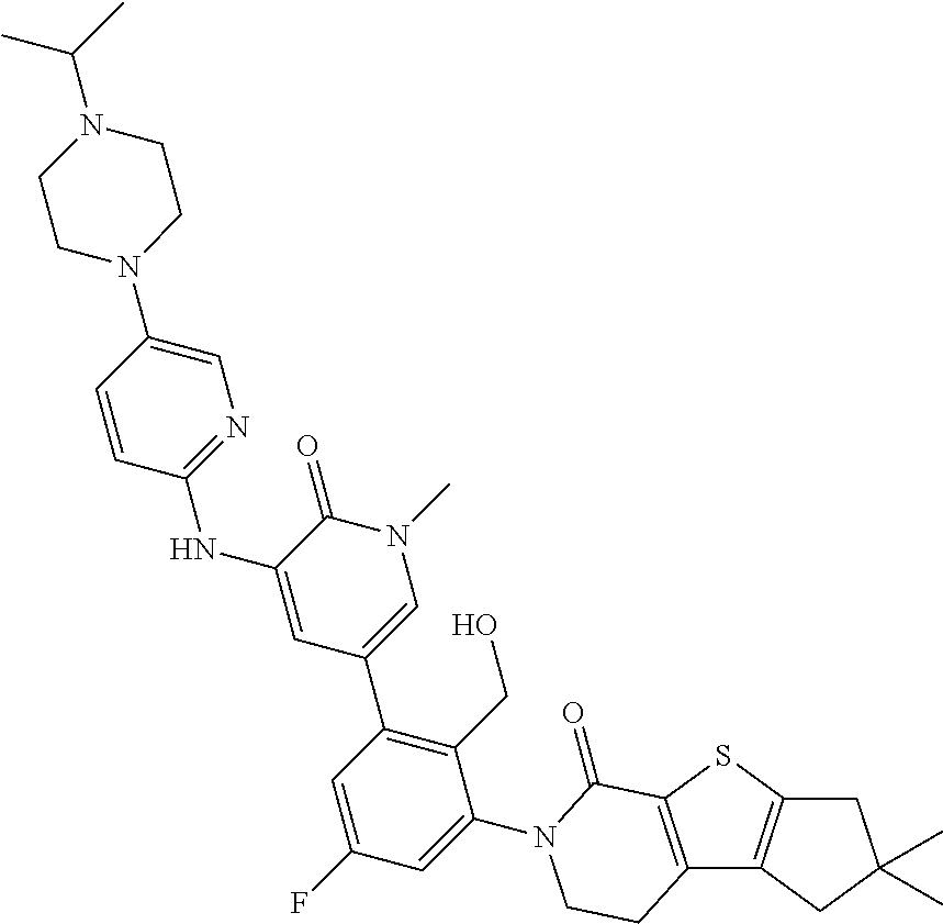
C1=CC(NC2=CC(C3=C(CO)C(N4C(=O)C5=C(C6=C(S5)CC(C)(C)C6)CC4)=CC(F)=C3)=CN(C)C2=O)=NC=C1N1CCN(C(C)C)CC1
